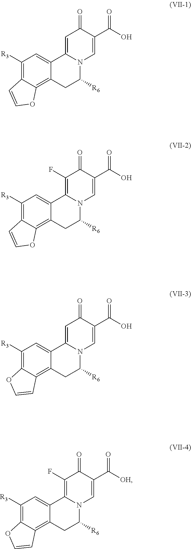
C1([R3])=C2C(=C3C(=C1)C1=CC(=O)C(C(O)=O)=CN1C([R6])C3)OC=C2.C1([R3])=C2C(=C3C(=C1)C1=C(F)C(=O)C(C(O)=O)=CN1C([R6])C3)OC=C2.C1([R3])=C2C(=C3C(=C1)C1=CC(=O)C(C(O)=O)=CN1C([R6])C3)C=CO2.C1([R3])=C2C(=C3C(=C1)C1=C(F)C(=O)C(C([OH])=O)=CN1C([R6])C3)C=CO2
